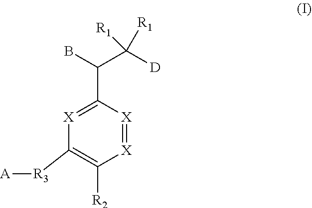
[X]1=[X]C(C(B)C([D])([R1])[R1])=[X]C([R3][A])=C1[R2]
